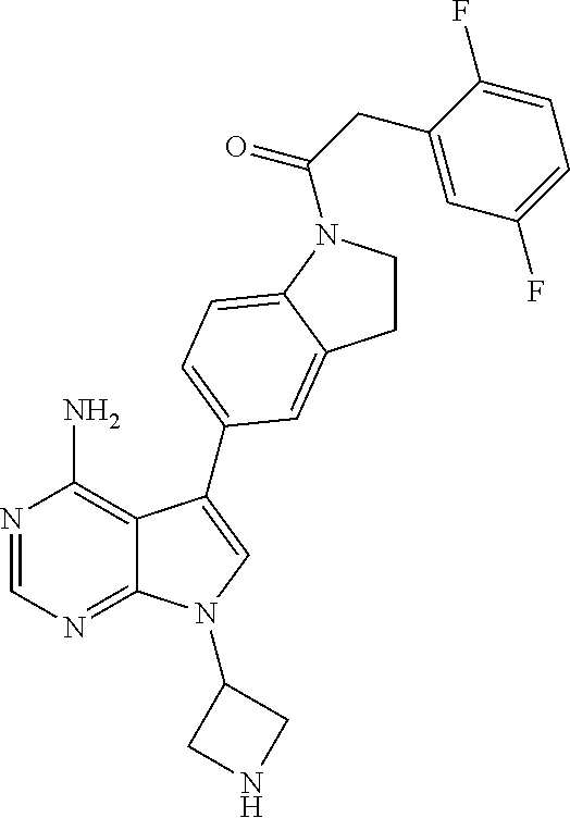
N1=CN=C2C(=C1N)C(C1=CC=C3N(C(CC4=CC(F)=CC=C4F)=O)CCC3=C1)=CN2C1CNC1
